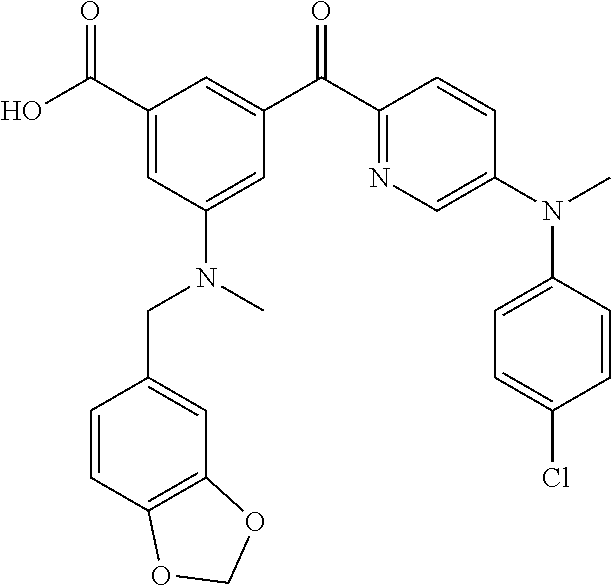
C1(C(O)=O)=CC(N(CC2=CC3=C(C=C2)OCO3)C)=CC(C(C2=NC=C(N(C)C3=CC=C(Cl)C=C3)C=C2)=O)=C1
